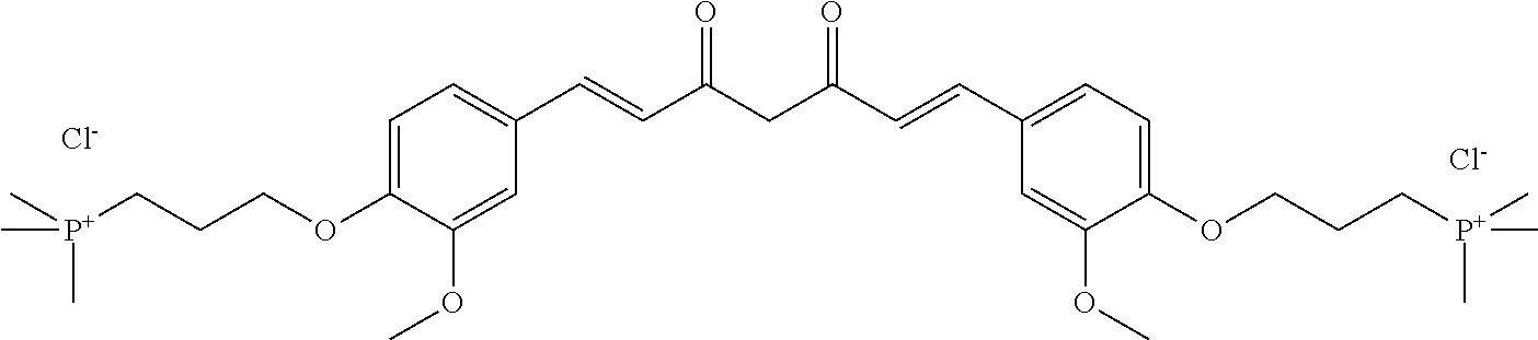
C1=C(OCCC[P+](C)(C)C)C(OC)=CC(C=CC(CC(C=CC2=CC=C(OCCC[P+](C)(C)C)C(OC)=C2)=O)=O)=C1.[Cl-].[Cl-]
